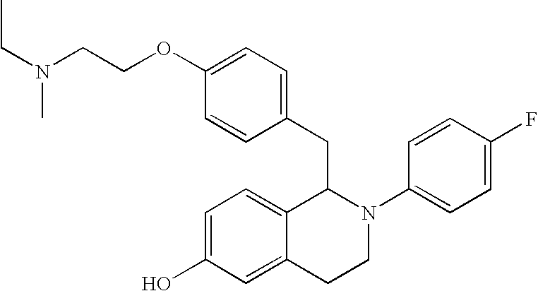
O(C1=CC=C(CC2C3=CC=C(O)C=C3CCN2C2=CC=C(F)C=C2)C=C1)CCN(CC)C
